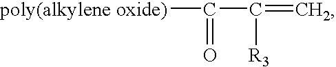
[poly(alkylene oxide)]C(C(=C)[R3])=O
